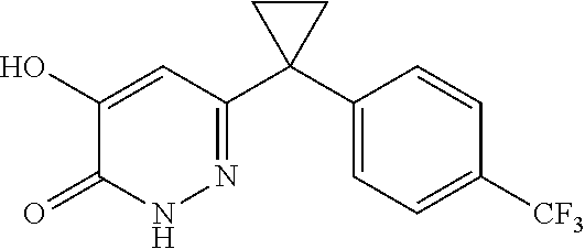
N1=C(C2(C3=CC=C([CF3])C=C3)CC2)C=C(O)C(=O)N1
